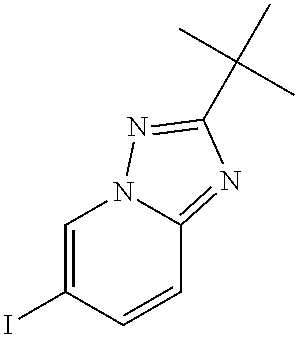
C1=C(I)C=CC2=NC(C(C)(C)C)=NN12
